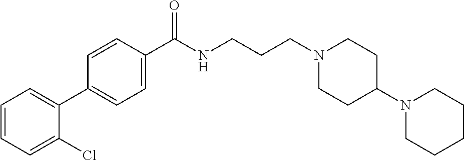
C1(C2=CC=CC=C2Cl)=CC=C(C(NCCCN2CCC(N3CCCCC3)CC2)=O)C=C1
